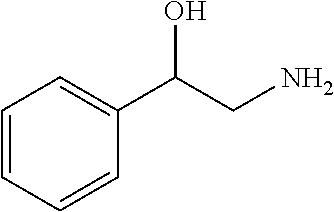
C1=CC=CC(C(CN)O)=C1
